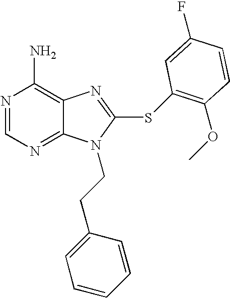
N1=CN=C2C(=C1N)N=C(SC1=C(OC)C=CC(F)=C1)N2CCC1=CC=CC=C1
